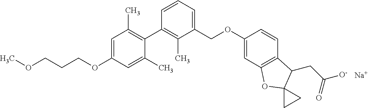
C1=C(OCCCOC)C=C(C)C(C2=C(C)C(COC3=CC4=C(C=C3)C(CC([O-])=O)C3(O4)CC3)=CC=C2)=C1C.[Na]
